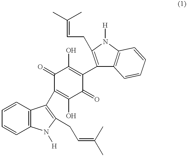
C12=C(C=CC=C1)C(C1=C(O)C(=O)C(C3=C(CC=C(C)C)N([H])C4=C3C=CC=C4)=C(O)C1=O)=C(CC=C(C)C)N2[H]
